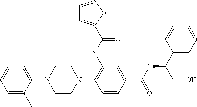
C1=C(C)C(N2CCN(C3=C(NC(=O)C4=CC=CO4)C=C(C(NC(C4=CC=CC=C4)CO)=O)C=C3)CC2)=CC=C1
